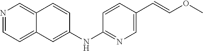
N1=CC=C2C(=C1)C=CC(NC1=NC=C(C=COC)C=C1)=C2
